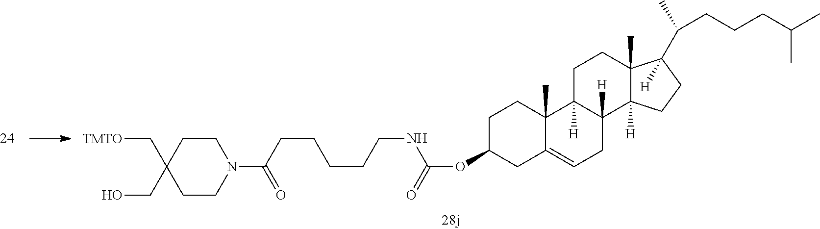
C1CN(C(CCCCCNC(OC2CCC3(C)C(=CCC4([H])C3([H])CCC3(C)C4([H])CCC3([H])C(C)CCCC(C)C)C2)=O)=O)CCC1(C[TMTO])CO
